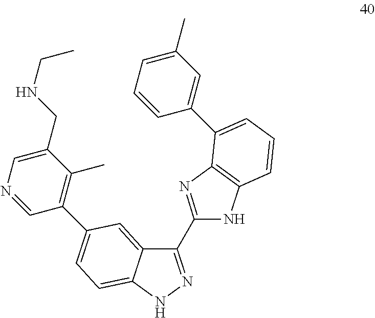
C1(C2=NC3=C(N2)C=CC=C3C2=CC(C)=CC=C2)=NNC2=CC=C(C3=C(C)C(CNCC)=CN=C3)C=C12
